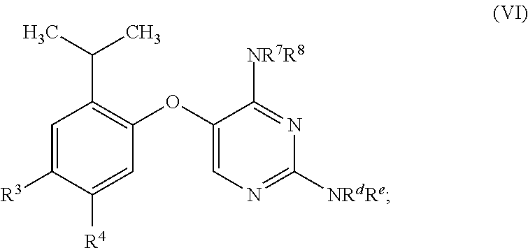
C(C1=C(OC2=CN=C([NRdRe])N=C2[NR7R8])C=C([R4])C([R3])=C1)(C)C
